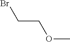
BrCCOC
